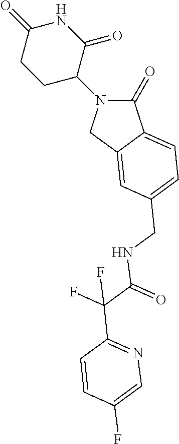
C1(=O)N(C2CCC(=O)NC2=O)CC2=CC(CNC(C(C3=NC=C(F)C=C3)(F)F)=O)=CC=C12
